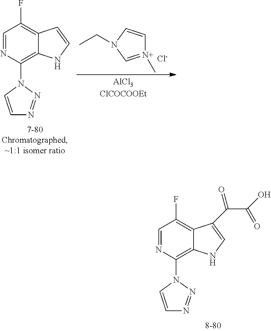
C1=NC(N2C=CN=N2)=C2C(=C1F)C(C(C(O)=O)=O)=CN2.C1=NC(N2C=CN=N2)=C2C(=C1F)C=CN2.[N+]1(C)=CN(CC)C=C1.[Cl-]
